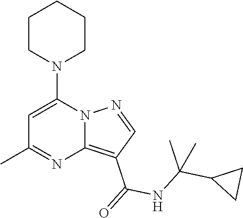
C12=C(C(=O)NC(C3CC3)(C)C)C=NN1C(N1CCCCC1)=CC(C)=N2
